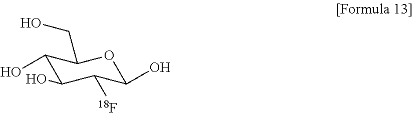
C1(O)C(O)C([18F])C(O)OC1CO
